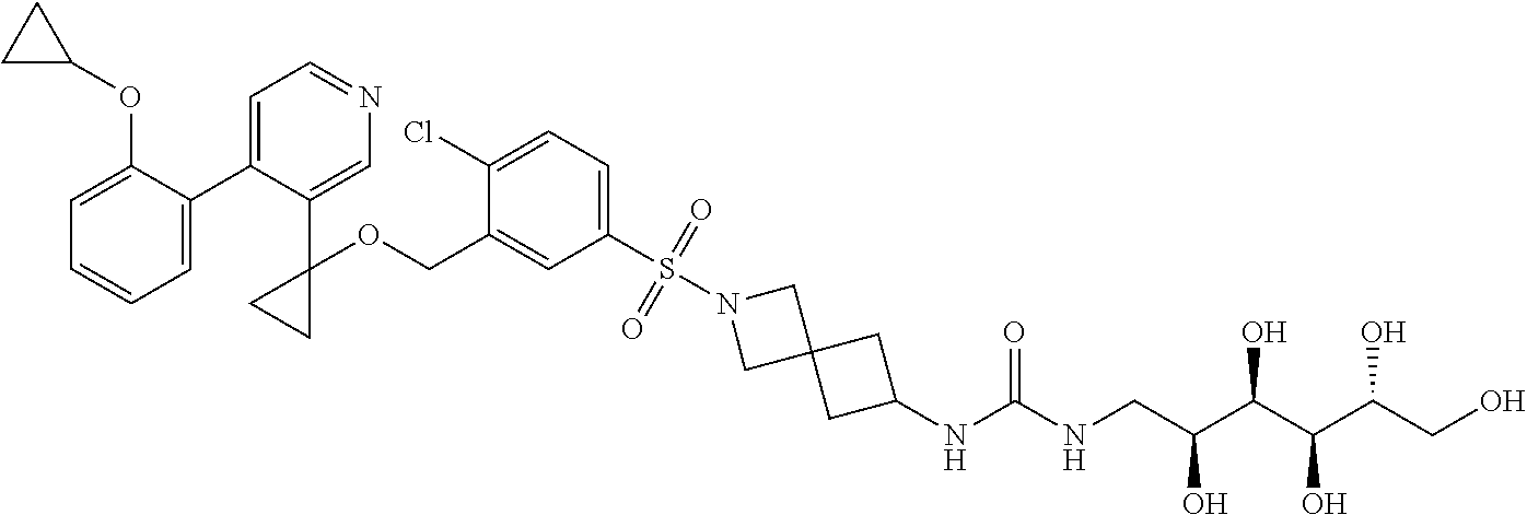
C1=C(C2=CC=NC=C2C2(OCC3=CC(S(N4CC5(CC(NC(NCC(C(C(C(CO)O)O)O)O)=O)C5)C4)(=O)=O)=CC=C3Cl)CC2)C(OC2CC2)=CC=C1
